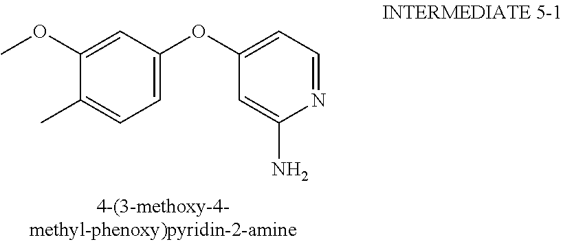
C1(N)=CC(OC2=CC=C(C)C(OC)=C2)=CC=N1
